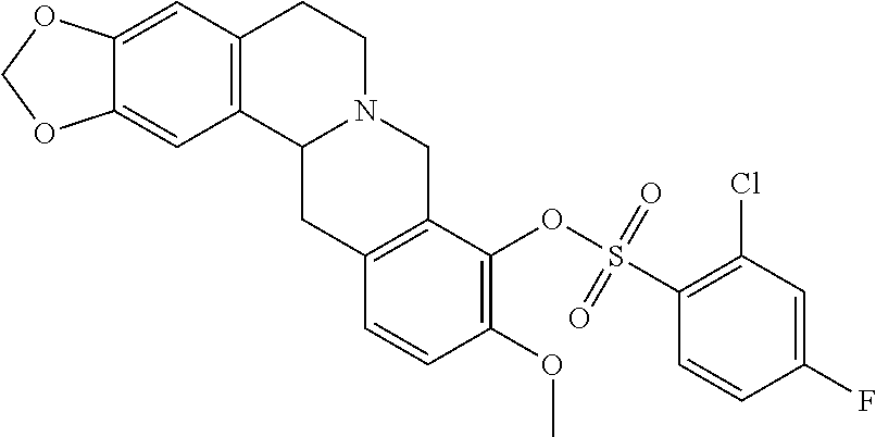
C12=CC3=C(C=C1OCO2)CCN1C3CC2=C(C1)C(OS(C1=C(Cl)C=C(F)C=C1)(=O)=O)=C(OC)C=C2
